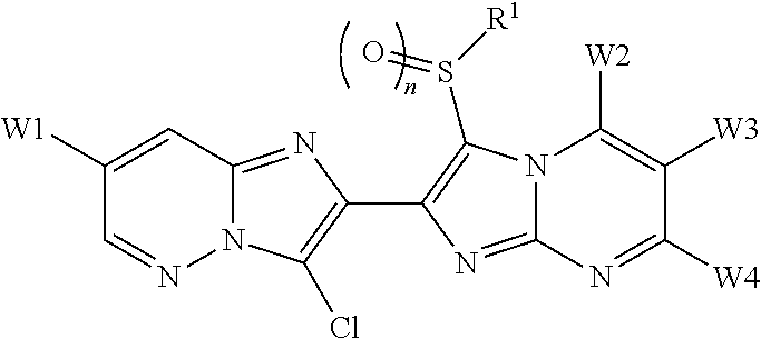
N12C(=NC(C3=C(S([R1])=O)N4C(=N3)N=C([W4])C([W3])=C4[W2])=C1Cl)C=C([W1])C=N2
